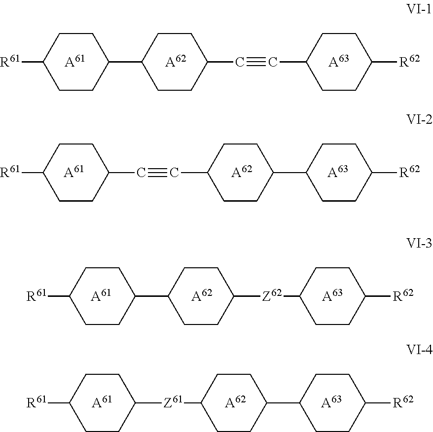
C1CC(C2CCC(C#CC3CCC([R62])CC3)CC2)CCC1[R61].[A61].[A62].[A63].[A61].[A62].[A63].C1CC(C2CCC([Z62]C3CCC([R62])CC3)CC2)CCC1[R61].[A61].[A63].[A62].C1CC(C#CC2CCC(C3CCC([R62])CC3)CC2)CCC1[R61].[A61].[A63].[A62].C1CC([Z61]C2CCC(C3CCC([R62])CC3)CC2)CCC1[R61]
